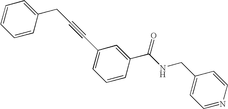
C1(CC#CC2=CC=CC(C(NCC3=CC=NC=C3)=O)=C2)=CC=CC=C1
